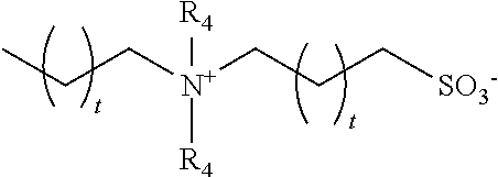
[R4][N+]([R4])(CCC)CCC[SO3-]
